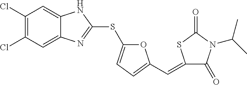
C1(Cl)=C(Cl)C=C2C(=C1)NC(SC1=CC=C(C=C3C(=O)N(C(C)C)C(=O)S3)O1)=N2
